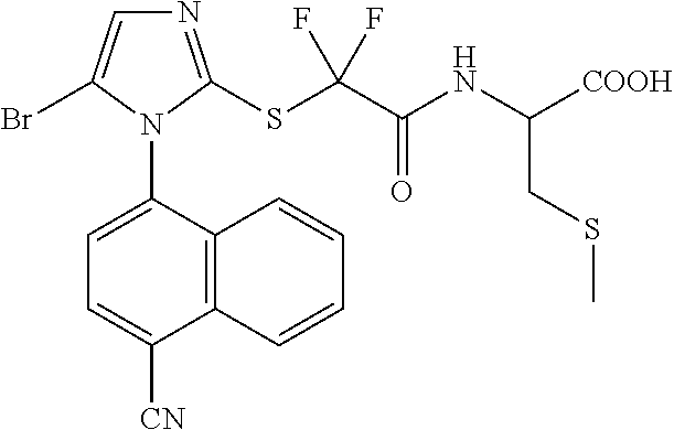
C12=C(C(N3C(Br)=CN=C3SC(C(NC([COOH])CSC)=O)(F)F)=CC=C1[CN])C=CC=C2
